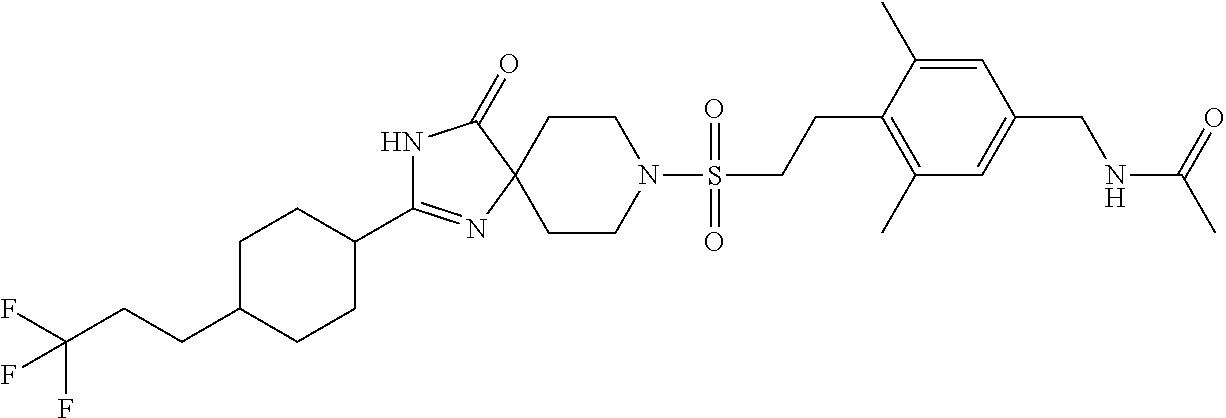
N1C(C2CCC(CCC(F)(F)F)CC2)=NC2(C1=O)CCN(S(CCC1=C(C)C=C(CNC(C)=O)C=C1C)(=O)=O)CC2
